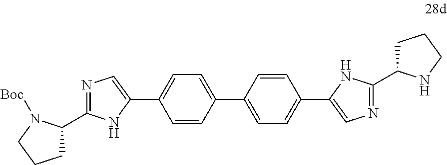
C1(C2=NC=C(C3=CC=C(C4=CC=C(C5=CN=C(C6CCCN6)N5)C=C4)C=C3)N2)CCCN1[Boc]
